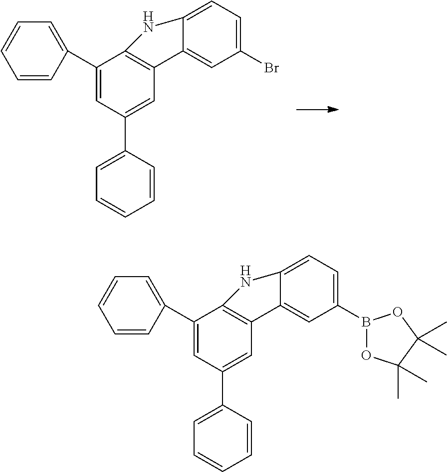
C1(C2=CC=CC=C2)=CC(C2=CC=CC=C2)=CC2=C1NC1=CC=C(Br)C=C21.C1(C2=CC=CC=C2)=CC(C2=CC=CC=C2)=CC2=C1NC1=CC=C(B3OC(C)(C)C(C)(C)O3)C=C21
